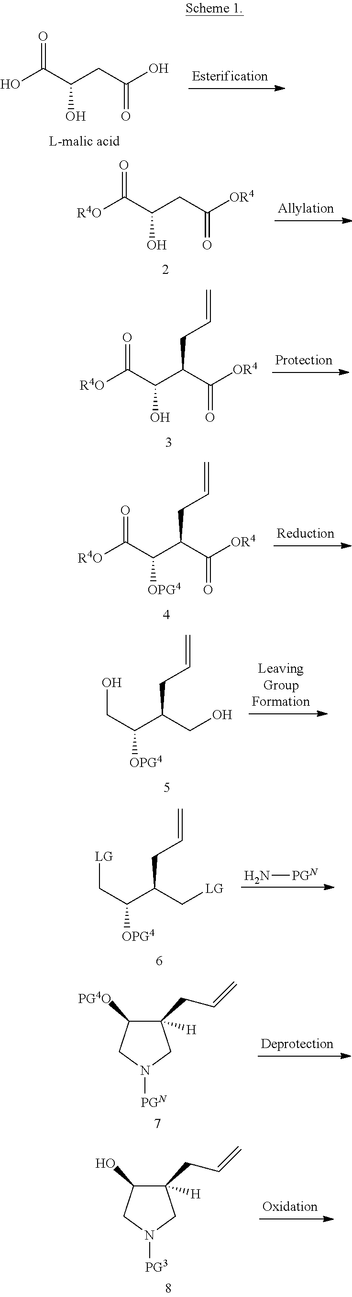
OC(C(CC(O)=O)O)=O.[R4O]C(C(CC([OR4])=O)O)=O.[R4O]C(C(C(C([OR4])=O)CC=C)O)=O.[R4O]C(C(C(C([OR4])=O)CC=C)[OPG4])=O.C(C(C(CO)CC=C)[OPG4])O.C(C(C(C[LG])CC=C)[OPG4])[LG].N[PGN].C1(CC=C)([H])C([PG4O])CN([PGN])C1.C1(CC=C)([H])C(O)CN([PG3])C1
